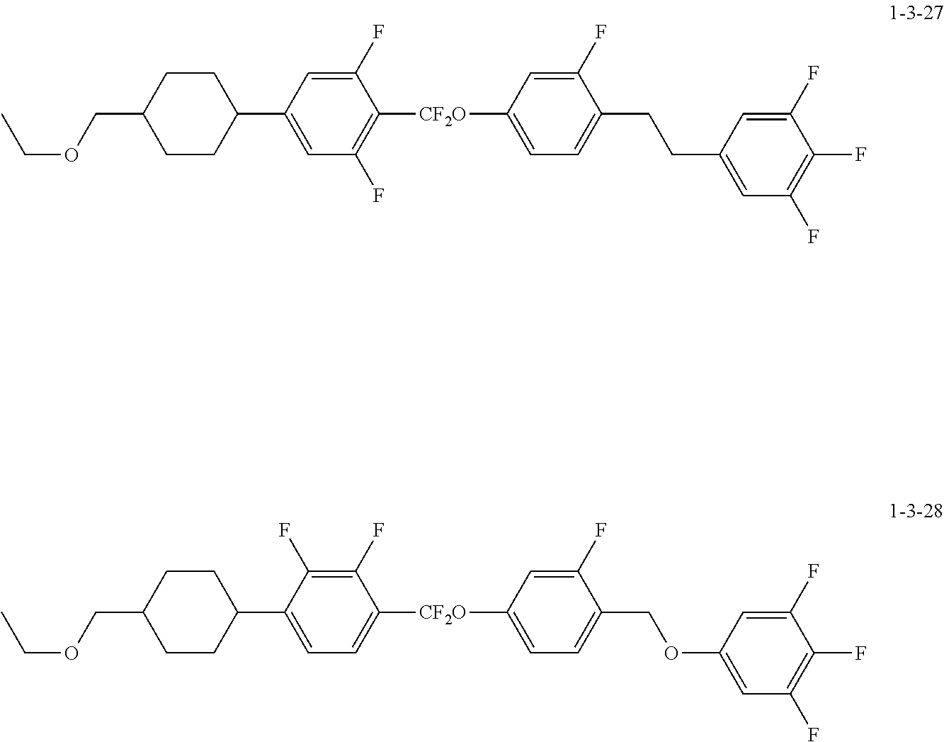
C1=C([CF2O]C2=C(F)C=C(C3CCC(COCC)CC3)C=C2F)C=C(F)C(CCC2=CC(F)=C(F)C(F)=C2)=C1.C1=C([CF2O]C2=CC=C(C3CCC(COCC)CC3)C(F)=C2F)C=C(F)C(COC2=CC(F)=C(F)C(F)=C2)=C1
